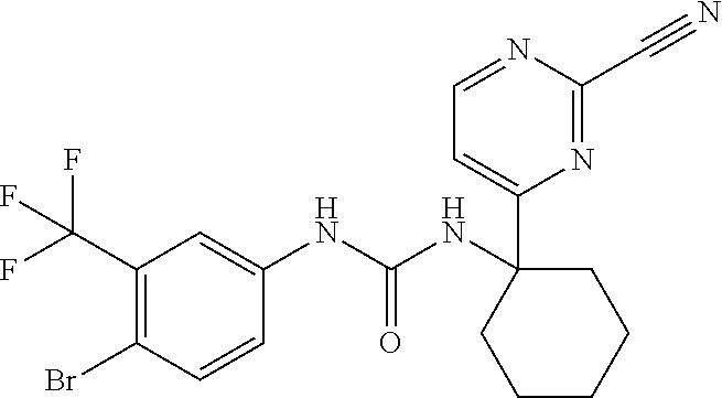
C1(C(F)(F)F)=C(Br)C=CC(NC(NC2(C3=CC=NC(C#N)=N3)CCCCC2)=O)=C1
